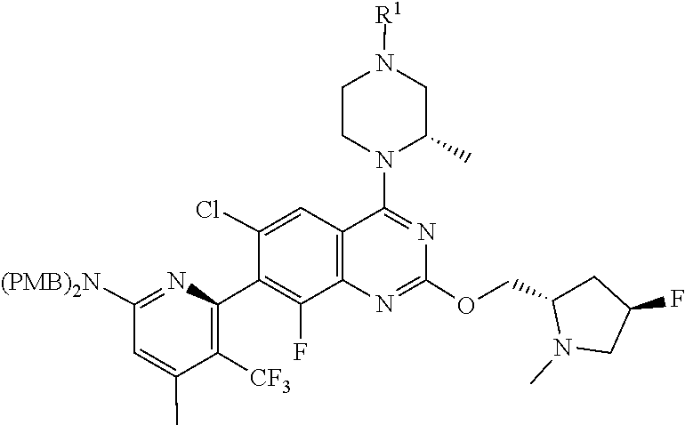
C1(OCC2N(C)CC(F)C2)=NC2=C(C=C(Cl)C(C3=C([CF3])C(C)=CC([(PMB)2N])=N3)=C2F)C(N2CCN([R1])CC2C)=N1
